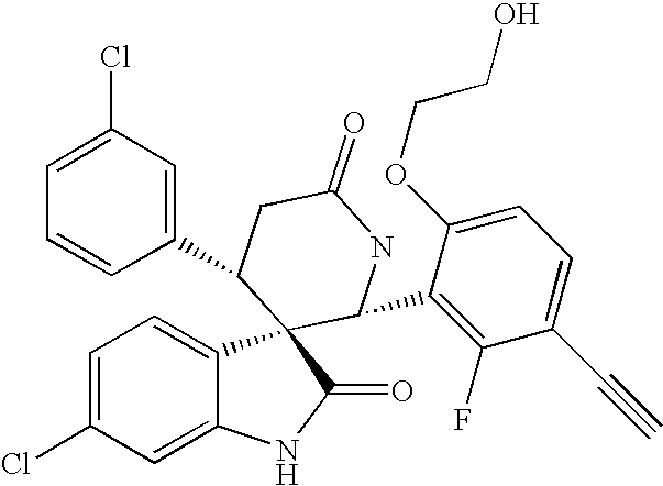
C1(C2C3(C4=CC=C(Cl)C=C4NC3=O)C(C3=C(F)C(C#C)=CC=C3OCCO)NC(=O)C2)=CC(Cl)=CC=C1
